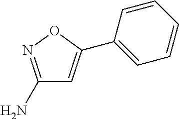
C1(N)=NOC(C2=CC=CC=C2)=C1
